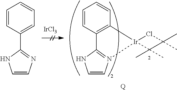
C1=CN2=C(N1)C1=C(C=CC=C1)[Ir]21ClC(C)(C)C1(C)C.[Q].C1=CN=C(C2=CC=CC=C2)N1.[IrCl3]
